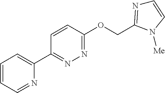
C1=CC=NC(C2=NN=C(OCC3=NC=CN3[Me])C=C2)=C1
